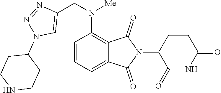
C1=CC=C2C(=C1N(CC1=CN(C3CCNCC3)N=N1)[Me])C(=O)N(C1C(=O)NC(=O)CC1)C2=O
